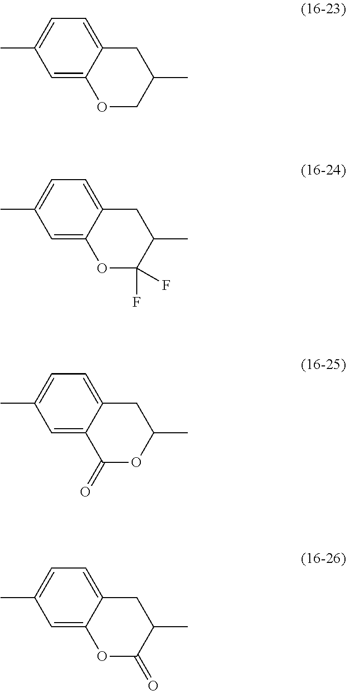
C1=C2C(=CC=C1C)CC(C)CO2.C1=C2C(=CC=C1C)CC(C)C(F)(F)O2.C1=C2C(=CC=C1C)CC(C)OC2=O.C1=C2C(=CC=C1C)CC(C)C(=O)O2
